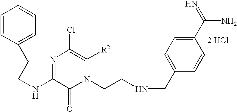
[2 HCl].N1=C(NCCC2=CC=CC=C2)C(=O)N(CCNCC2=CC=C(C(=N)N)C=C2)C([R2])=C1Cl
